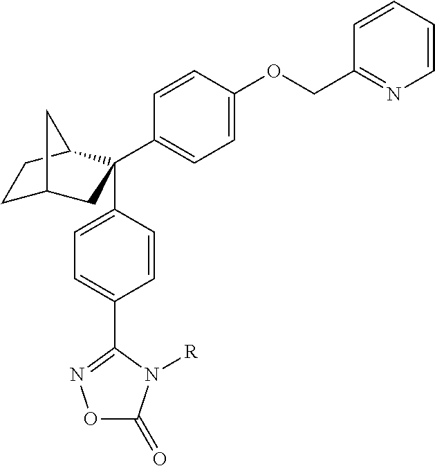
C1C2CC(C3=CC=C(OCC4=NC=CC=C4)C=C3)(C3=CC=C(C4=NOC(=O)N4[R])C=C3)C(C1)C2
